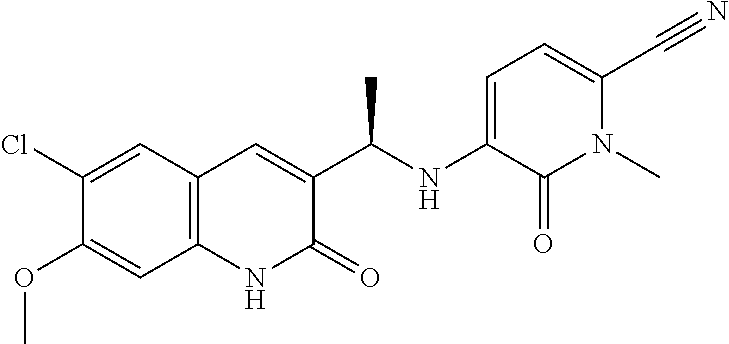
C1(Cl)=CC2=C(C=C1OC)NC(=O)C(C(NC1=CC=C(C#N)N(C)C1=O)C)=C2
